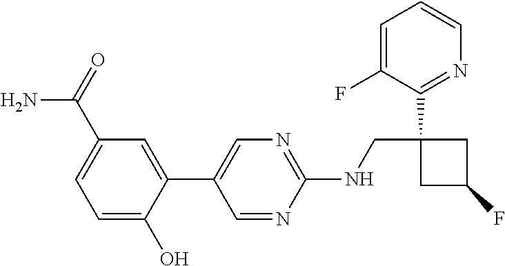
C1(C2=CN=C(NCC3(C4=NC=CC=C4F)CC(F)C3)N=C2)=CC(C(=O)N)=CC=C1O
